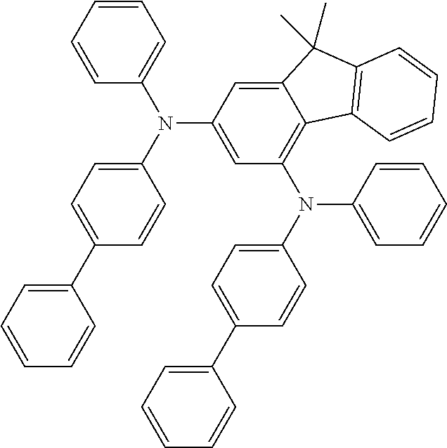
C1=CC=CC(N(C2=CC=C(C3=CC=CC=C3)C=C2)C2=CC(N(C3=CC=C(C4=CC=CC=C4)C=C3)C3=CC=CC=C3)=C3C(=C2)C(C)(C)C2=C3C=CC=C2)=C1
